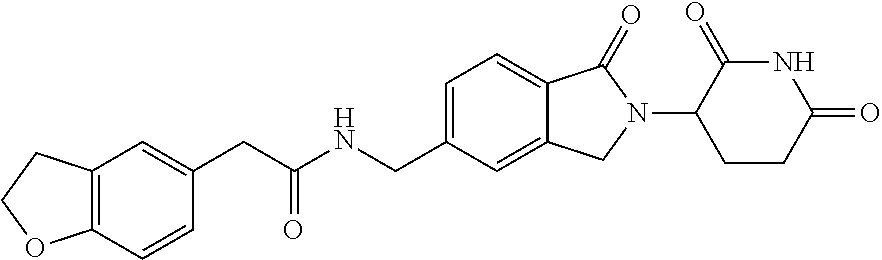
C1(CC(NCC2=CC=C3C(=C2)CN(C2CCC(=O)NC2=O)C3=O)=O)=CC2=C(C=C1)OCC2
